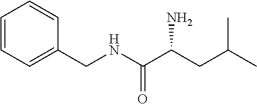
C1=CC=C(CNC(C(CC(C)C)N)=O)C=C1
